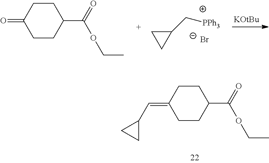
[PPh3]CC1CC1.[Br-].O=C1CCC(C(=O)OCC)CC1.[KOtBu].C(=C1CCC(C(=O)OCC)CC1)C1CC1
